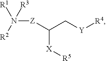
N([Z]C(C[Y][R4])[X][R5])([R2])([R3])[R1]
